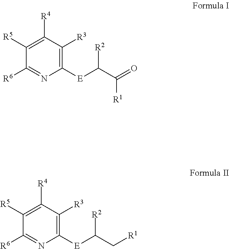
C1([R5])=C([R4])C([R3])=C([E]C(C(=O)[R1])[R2])N=C1[R6].C1([R5])=C([R4])C([R3])=C([E]C(C[R1])[R2])N=C1[R6]
